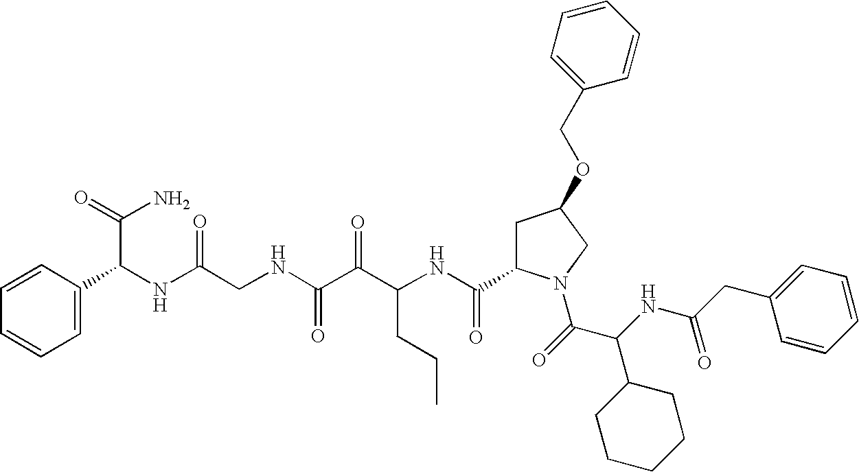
C(NC(C(=O)N1CC(OCC2=CC=CC=C2)CC1C(NC(C(C(NCC(NC(C(N)=O)C1=CC=CC=C1)=O)=O)=O)CCC)=O)C1CCCCC1)(=O)CC1=CC=CC=C1
